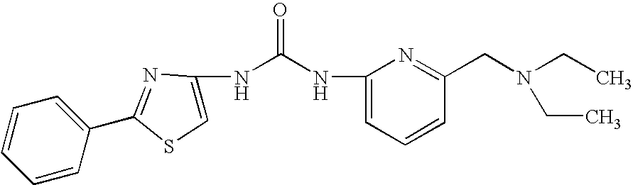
C1=CC=CC(C2=NC(NC(=O)NC3=CC=CC(CN(CC)CC)=N3)=CS2)=C1
